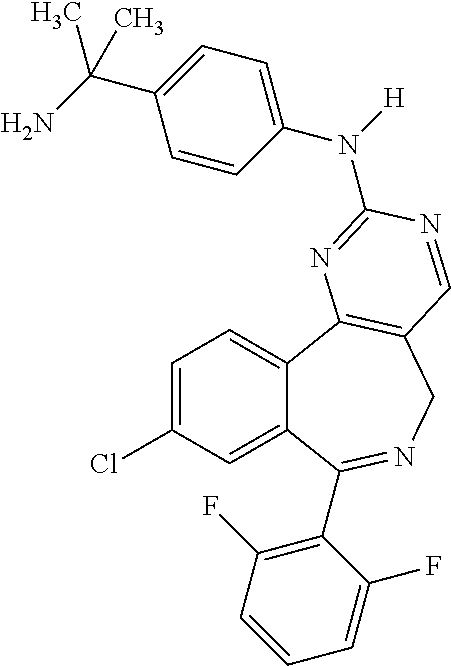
C12=CC(Cl)=CC=C1C1=C(CN=C2C2=C(F)C=CC=C2F)C=NC(N(C2=CC=C(C(N)(C)C)C=C2)[H])=N1
